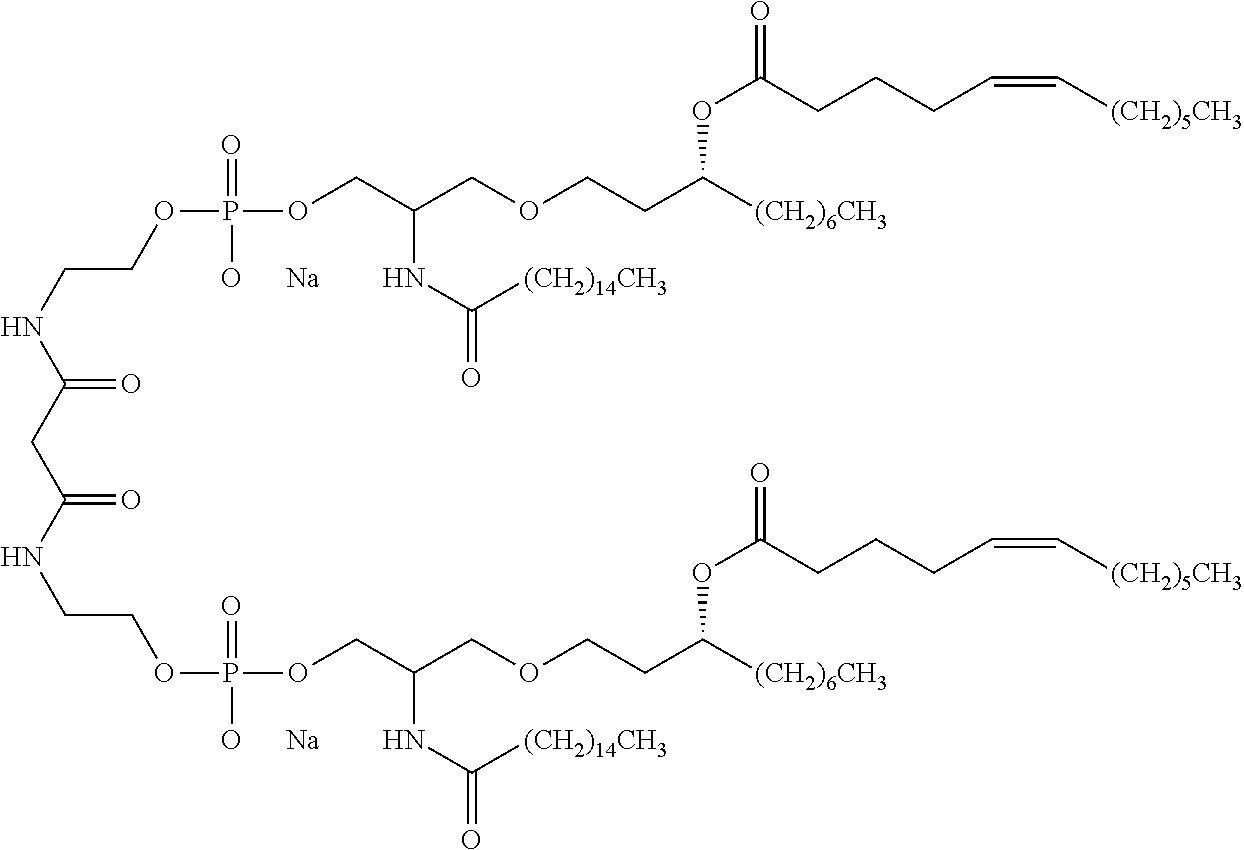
C(C(NCCOP(OCC(COCCC([(CH2)6CH3])OC(=O)CCCC=C[(CH2)5CH3])NC(=O)[(CH2)14CH3])(=O)[O      Na])=O)C(NCCOP(OCC(COCCC([(CH2)6CH3])OC(=O)CCCC=C[(CH2)5CH3])NC(=O)[(CH2)14CH3])(=O)[O      Na])=O
